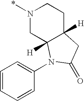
C1=CC=CC(N2C3([H])CN(*)CCC3([H])CC2=O)=C1
